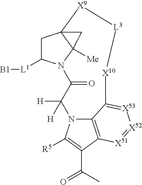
C1C([L1][B1])N2C3([Me])C1([X9][L3][X10]C1=[X53][X52]=[X51]C4=C1N(C([H])([H])C2=O)C([R5])=C4C(C)=O)C3
